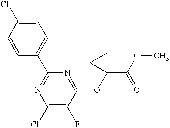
C1=CC(C2=NC(Cl)=C(F)C(OC3(C(OC)=O)CC3)=N2)=CC=C1Cl
